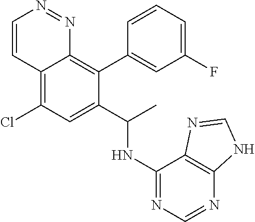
C12=C(Cl)C=C(C(NC3=NC=NC4=C3N=CN4)C)C(C3=CC(F)=CC=C3)=C1N=NC=C2
